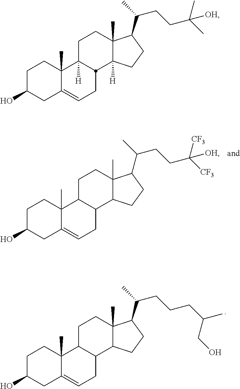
C1C(O)CC2=CCC3C(C2(C)C1)CCC1(C)C3CCC1C(CCC([CF3])([CF3])[OH])C.C1C(O)CC2=CCC3C(C2(C)C1)CCC1(C)C3CCC1C(CCCC(CO)C)C.C1C(O)CC2=CCC3C([H])(C2(C)C1)CCC1(C)C3([H])CCC1C(CCC(C)(C)[OH])C
